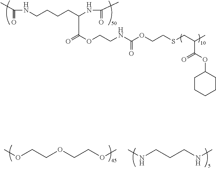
O=C(OCCNC(OCCSCC(C)C(OC1CCCCC1)=O)=O)C(CCCCNC(C)=O)NC(=O)C.N(CCCNC)C.O(CCOCCOC)C
